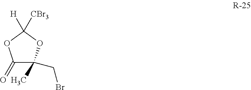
C1(=O)C(CBr)(C)OC([H])([CBr3])O1
